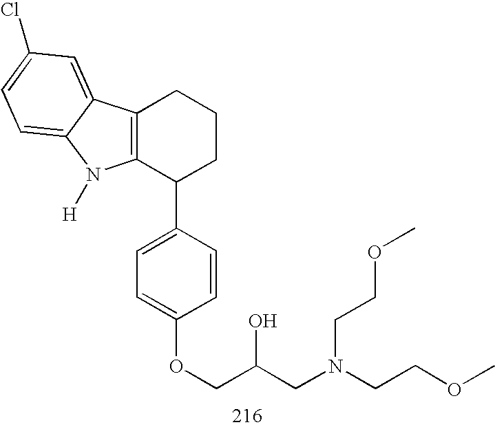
C12=C(C(C3=CC=C(OCC(CN(CCOC)CCOC)O)C=C3)CCC1)N([H])C1=CC=C(Cl)C=C21
